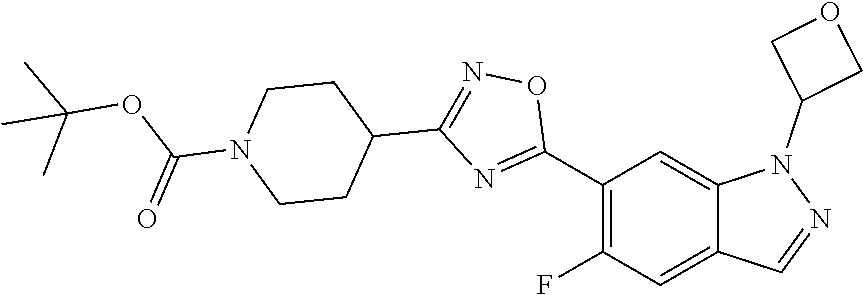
C12=CC(F)=C(C3=NC(C4CCN(C(OC(C)(C)C)=O)CC4)=NO3)C=C1N(C1COC1)N=C2
